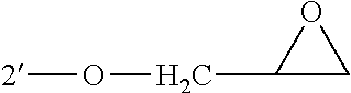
[2]OCC1CO1
